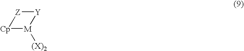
[Cp]1[M]([(X)2])[Y][Z]1
